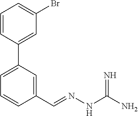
C1=CC(C2=CC=CC(C=NNC(N)=N)=C2)=CC(Br)=C1
